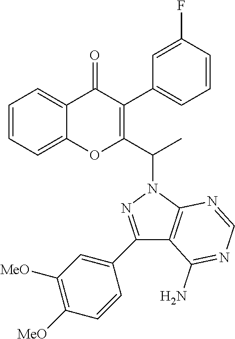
C1=CC=C2C(=C1)OC(C(N1N=C(C3=CC([MeO])=C([MeO])C=C3)C3=C1N=CN=C3N)C)=C(C1=CC=CC(F)=C1)C2=O
